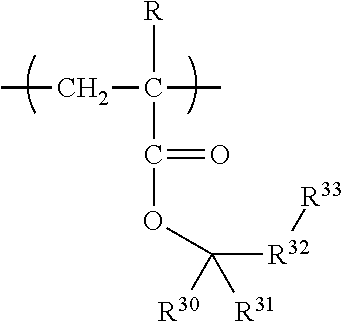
CCC([R])(C)C(=O)OC([R32][R33])([R30])[R31]
